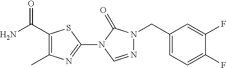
NC(C1=C(C)N=C(N2C(=O)N(CC3=CC=C(F)C(F)=C3)N=C2)S1)=O
